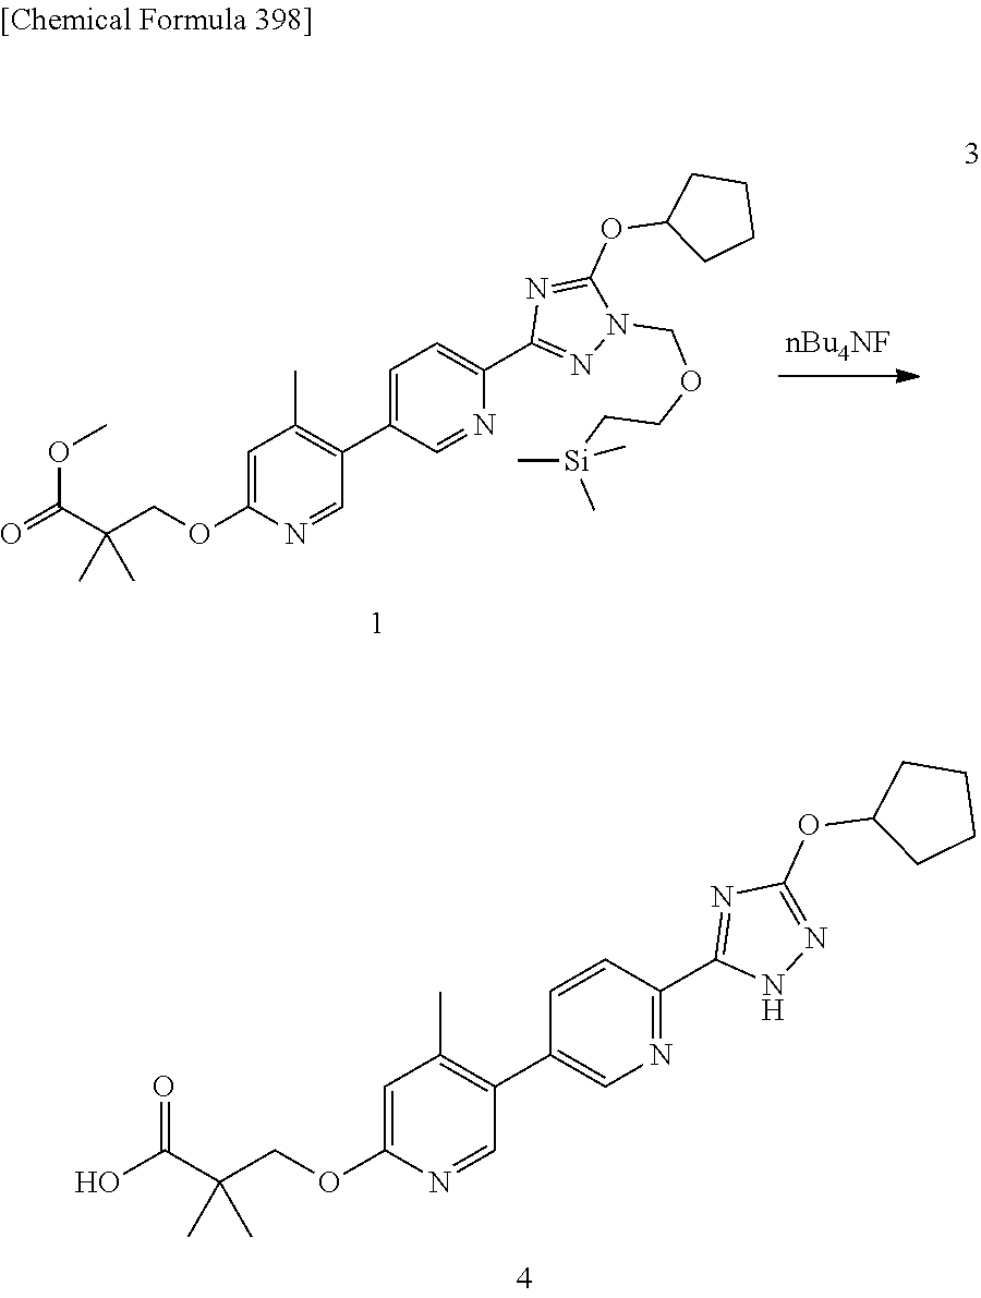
OC(C(COC1=CC(C)=C(C2=CN=C(C3=NC(OC4CCCC4)=NN3)C=C2)C=N1)(C)C)=O.O=C(C(COC1=CC(C)=C(C2=CC=C(C3=NN(COCC[Si](C)(C)C)C(OC4CCCC4)=N3)N=C2)C=N1)(C)C)OC
